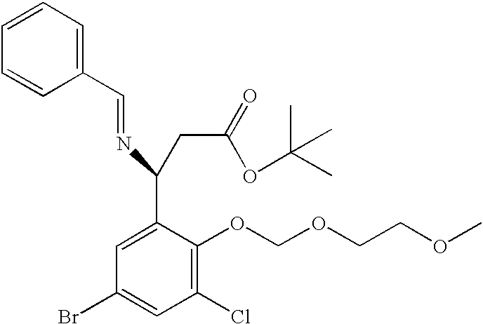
C1(OCOCCOC)=C(Cl)C=C(Br)C=C1C(N=CC1=CC=CC=C1)CC(OC(C)(C)C)=O
